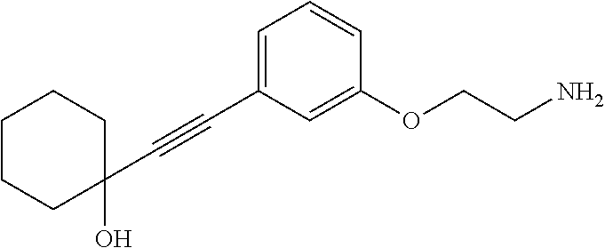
C(#CC1=CC=CC(OCCN)=C1)C1(O)CCCCC1
